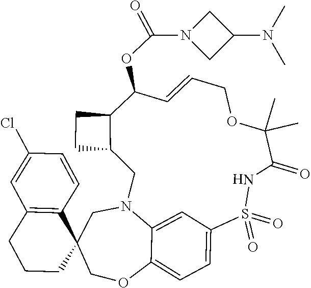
C1CC2(C3=C(C1)C=C(Cl)C=C3)COC1=CC=C3C=C1N(C2)CC1C(CC1)C(OC(=O)N1CC(N(C)C)C1)C=CCOC(C)(C)C(=O)NS3(=O)=O
